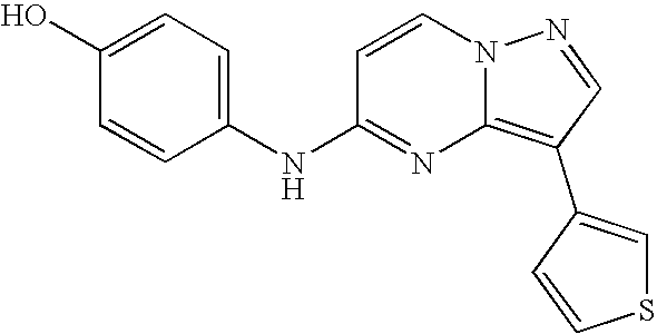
OC1=CC=C(NC2=NC3=C(C4=CSC=C4)C=NN3C=C2)C=C1
